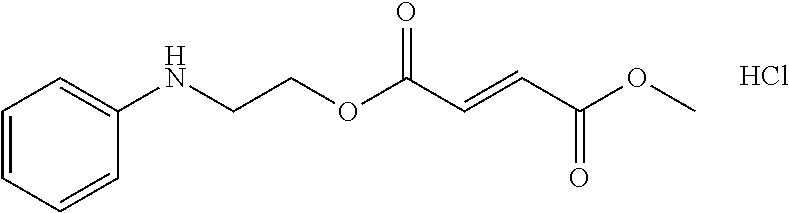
Cl.N(CCOC(C=CC(OC)=O)=O)C1=CC=CC=C1
